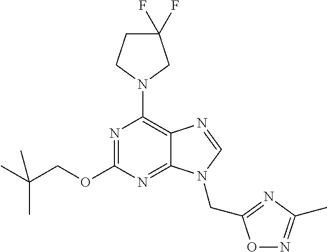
N1=C(OCC(C)(C)C)N=C2C(=C1N1CCC(F)(F)C1)N=CN2CC1=NC(C)=NO1
